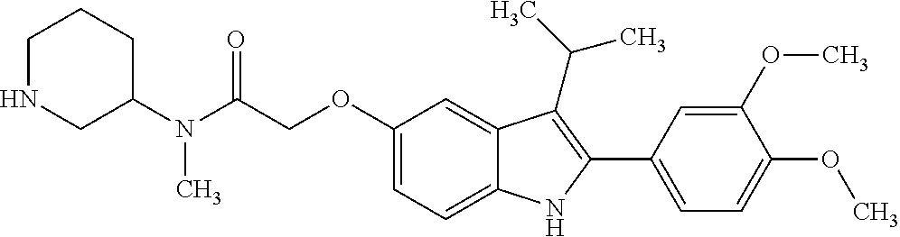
C(C(N(C1CCCNC1)C)=O)OC1=CC=C2C(=C1)C(C(C)C)=C(C1=CC=C(OC)C(OC)=C1)N2
